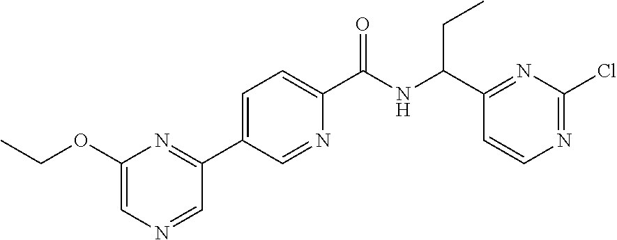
C1(C(NC(C2=CC=C(C3=NC(OCC)=CN=C3)C=N2)=O)CC)=NC(Cl)=NC=C1
